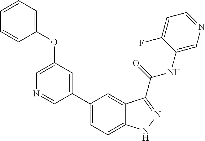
C1(OC2=CC=CC=C2)=CN=CC(C2=CC=C3C(=C2)C(C(NC2=CN=CC=C2F)=O)=NN3)=C1
